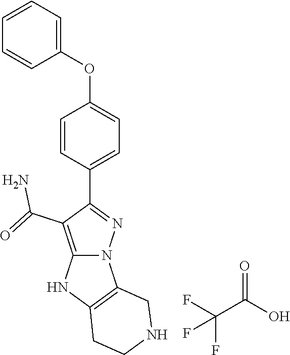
C1=CC=C(OC2=CC=C(C3=NN4C(=C3C(=O)N)NC3=C4CNCC3)C=C2)C=C1.FC(C(O)=O)(F)F
